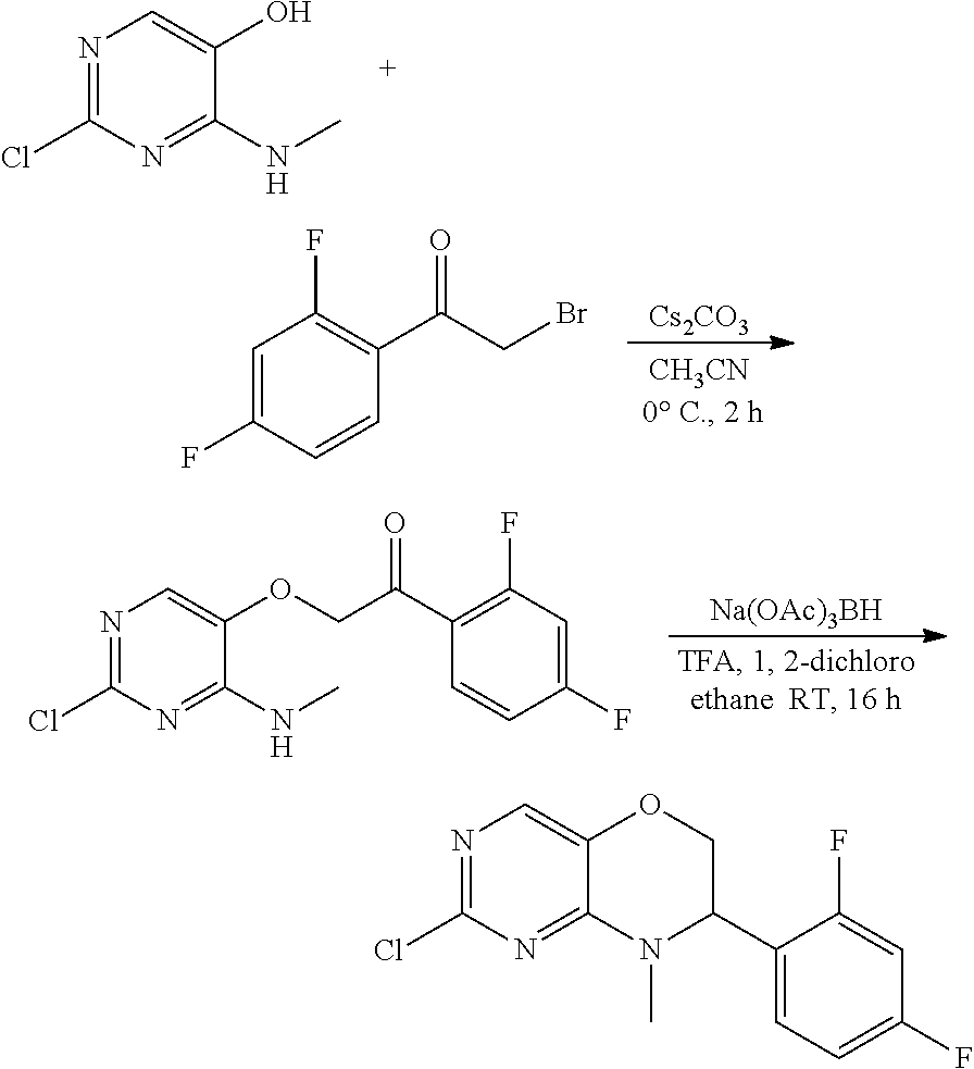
N1=C(Cl)N=C(NC)C(O)=C1.[Cs2CO3].C1=C(F)C=CC(C(CBr)=O)=C1F.[Na(OAc)3BH].N1=C(Cl)N=C(NC)C(OCC(C2=C(F)C=C(F)C=C2)=O)=C1.N1=C(Cl)N=C2C(=C1)OCC(C1=CC=C(F)C=C1F)N2C
